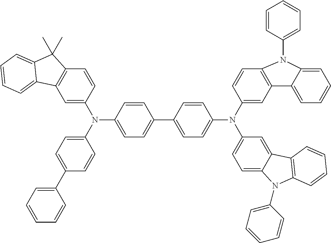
C1=C(N(C2=CC=C(C3=CC=CC=C3)C=C2)C2=CC=C(C3=CC=C(N(C4=CC=C5C(=C4)C4=C(N5C5=CC=CC=C5)C=CC=C4)C4=CC5=C(C=C4)N(C4=CC=CC=C4)C4=CC=CC=C54)C=C3)C=C2)C=CC2=C1C1=CC=CC=C1C2(C)C
